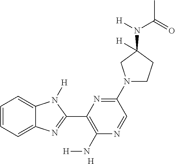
C1=CC=C2C(=C1)N([H])C(C1=C(N[H])N=CC(N3CCC(N(C(=O)C)[H])([H])C3)=N1)=N2.[H]
